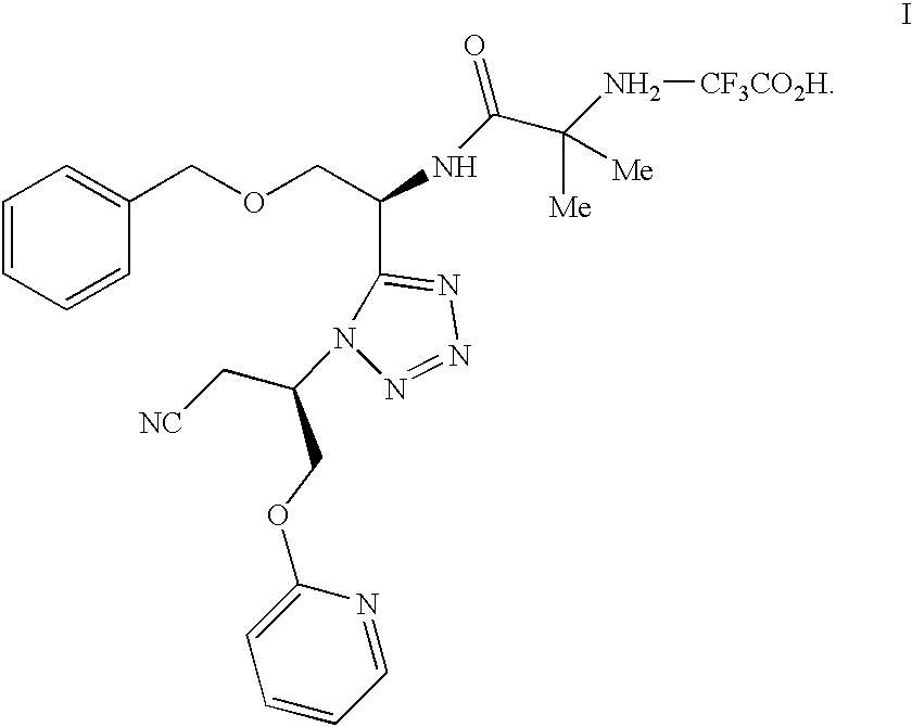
C1(OCC(C[NC])N2C(C(COCC3=CC=CC=C3)NC(=O)C([Me])([Me])N[CF3CO2H])=NN=N2)=CC=CC=N1
